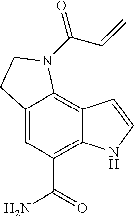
C12=CC(C(=O)N)=C3C(=C1N(C(C=C)=O)CC2)C=CN3
